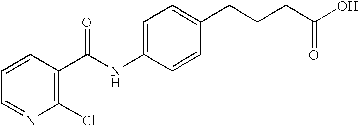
C1(Cl)=C(C(NC2=CC=C(CCCC(O)=O)C=C2)=O)C=CC=N1
